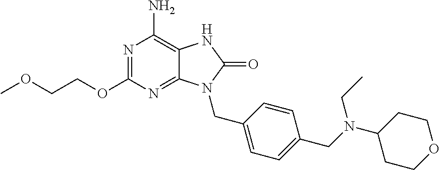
N1=C(OCCOC)N=C2C(=C1N)NC(=O)N2CC1=CC=C(CN(CC)C2CCOCC2)C=C1
